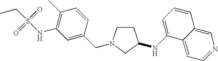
C1CN(CC2=CC(NS(=O)(=O)CC)=C(C)C=C2)CC1NC1=CC=CC2=CN=CC=C12
